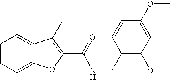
C1(C(=O)NCC2=C(OC)C=C(OC)C=C2)=C(C)C2=CC=CC=C2O1
